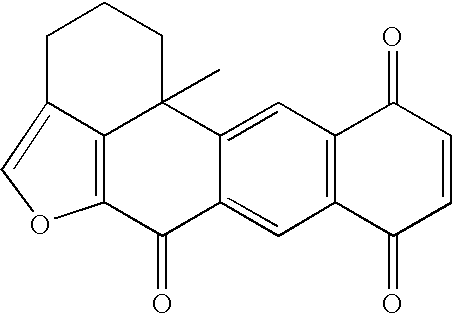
C1=CC(=O)C2=C(C1=O)C=C1C(=C2)C(=O)C2=C3C1(C)CCCC3=CO2
